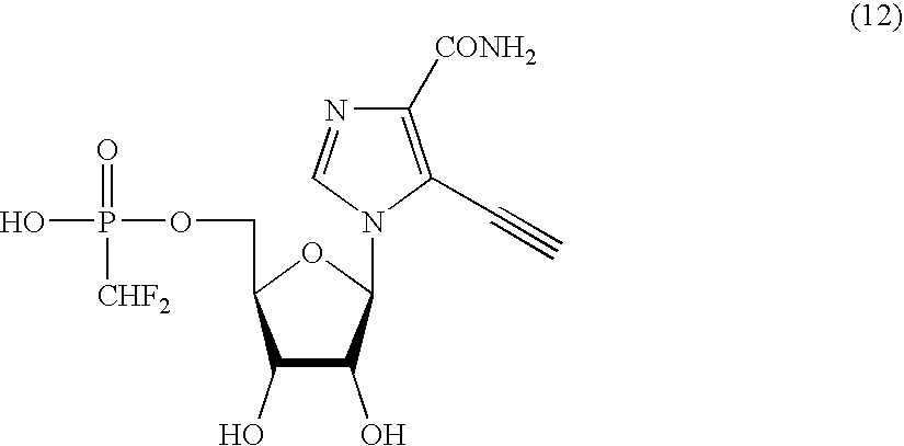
C1(O)C(O)C(N2C=NC([CONH2])=C2C#C)OC1COP(O)(=O)[CHF2]
